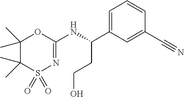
C1=C(C(NC2=NS(=O)(=O)C(C)(C)C(C)(C)O2)CCO)C=C(C#N)C=C1
